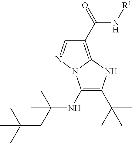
C1(NC(CC(C)(C)C)(C)C)=C(C(C)(C)C)NC2=C(C(=O)N[R1])C=NN12
